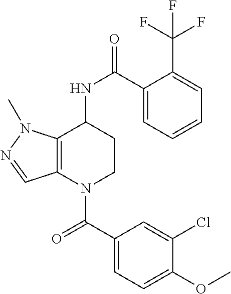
C1(C(=O)N2CCC(NC(=O)C3=CC=CC=C3C(F)(F)F)C3=C2C=NN3C)=CC=C(OC)C(Cl)=C1
